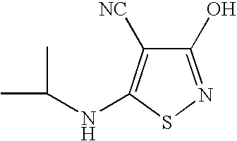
C1(O)=NSC(NC(C)C)=C1[NC]
